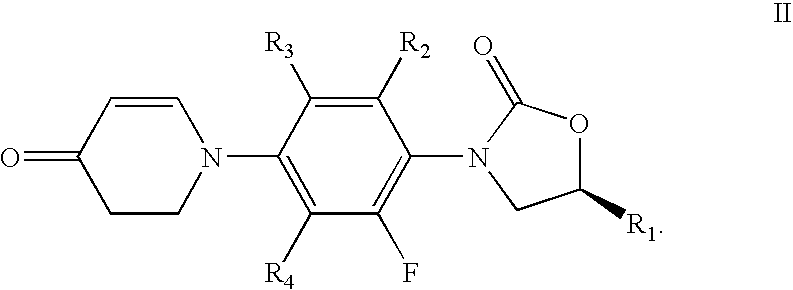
C1([R2])=C([R3])C(N2C=CC(=O)CC2)=C([R4])C(F)=C1N1CC([R1])OC1=O
